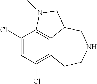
C12=C(Cl)C=C(Cl)C3=C1C(CNCC2)CN3C
